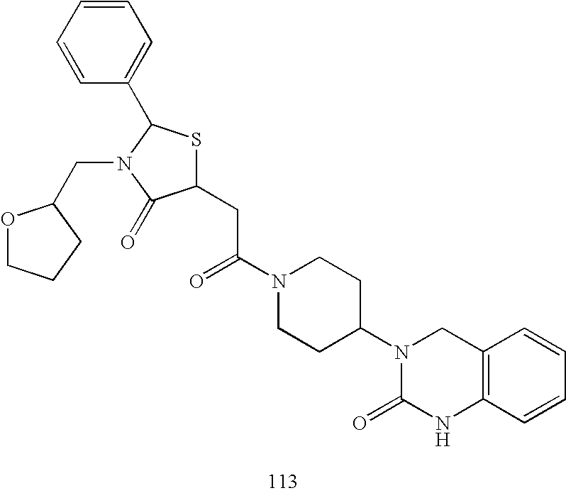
C1(CC(N2CCC(N3C(=O)NC4=C(C3)C=CC=C4)CC2)=O)SC(C2=CC=CC=C2)N(CC2OCCC2)C1=O
